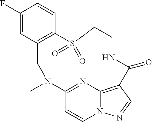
C1(F)=CC2=C(C=C1)S(=O)(=O)CCNC(=O)C1=C3N(C=CC(=N3)N(C)C2)N=C1
